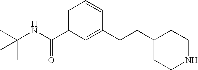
C1=C(C(NC(C)(C)C)=O)C=C(CCC2CCNCC2)C=C1
